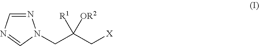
N1=CN=CN1CC(C[X])([OR2])[R1]
